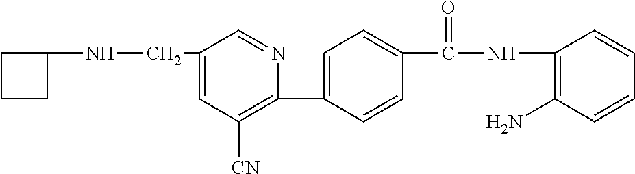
C1CCC1NCC1=CC([CN])=C(C2=CC=C(C(NC3=C(N)C=CC=C3)=O)C=C2)N=C1
